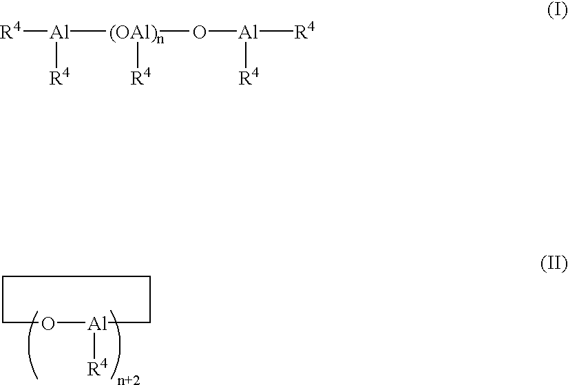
[R4][Al]([R4])[(OAl)n]([R4])O[Al]([R4])[R4].C1O[Al]([R4])CCC1
